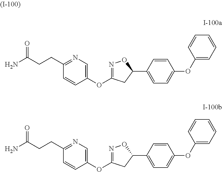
N1=C(OC2=CN=C(CCC(N)=O)C=C2)CC(C2=CC=C(OC3=CC=CC=C3)C=C2)O1.N1=C(OC2=CN=C(CCC(N)=O)C=C2)CC(C2=CC=C(OC3=CC=CC=C3)C=C2)O1
